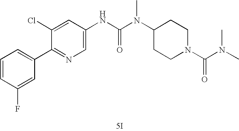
[5I].C1(C2=CC=CC(F)=C2)=NC=C(NC(N(C2CCN(C(=O)N(C)C)CC2)C)=O)C=C1Cl
